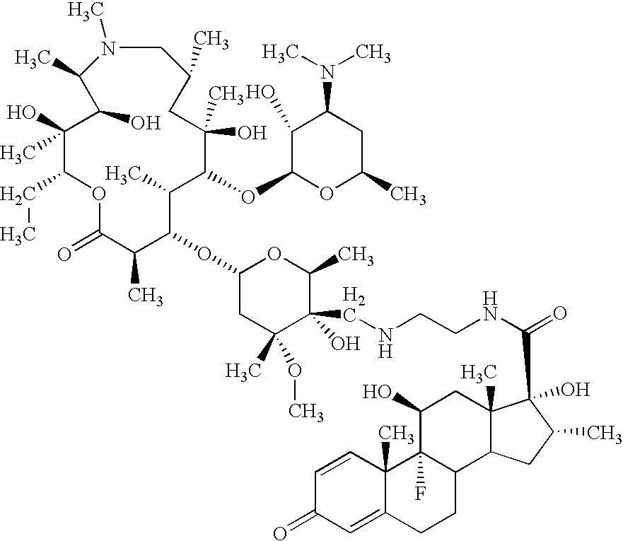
C1(O)(C)C(CC)OC(=O)C(C)C(OC2CC(C)(OC)C(O)(CNCCNC(C3(O)C4(C)C(C5CCC6=CC(=O)C=CC6(C)C5(F)C(O)C4)CC3C)=O)C(C)O2)C(C)C(OC2C(O)C(N(C)C)CC(C)O2)C(C)(O)CC(C)CN(C)C(C)C1O
